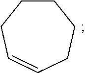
C1CCC=CCC1
